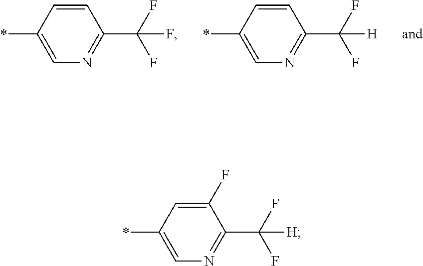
C1=CC(*)=CN=C1C(F)(F)F.C1=CC(*)=CN=C1C(F)(F)[H].C1(F)=CC(*)=CN=C1C(F)(F)[H]
